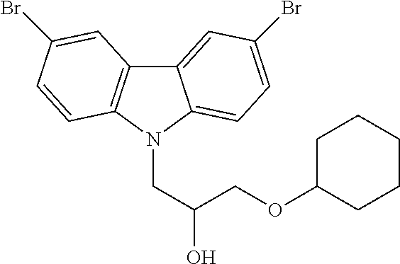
C12=CC(Br)=CC=C1N(CC(COC1CCCCC1)O)C1=C2C=C(Br)C=C1
